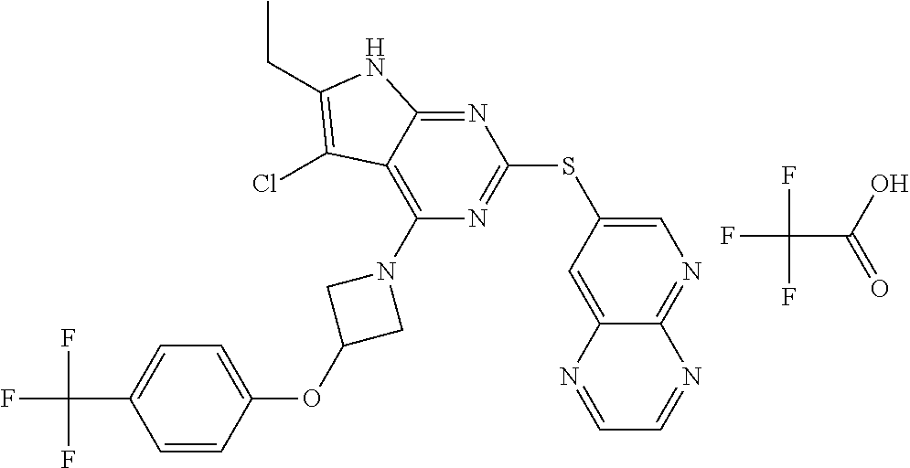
FC(C(=O)O)(F)F.C1=C(SC2=NC(N3CC(OC4=CC=C(C(F)(F)F)C=C4)C3)=C3C(=N2)NC(CC)=C3Cl)C=C2C(=N1)N=CC=N2
